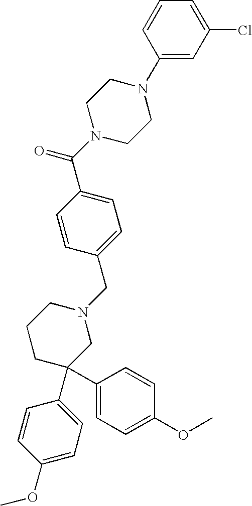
C1=C(C(N2CCN(C3=CC(Cl)=CC=C3)CC2)=O)C=CC(CN2CCCC(C3=CC=C(OC)C=C3)(C3=CC=C(OC)C=C3)C2)=C1
